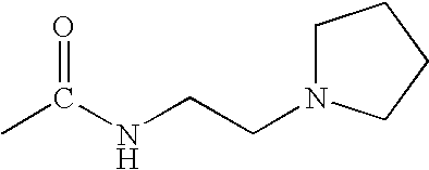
CC(NCCN1CCCC1)=O
